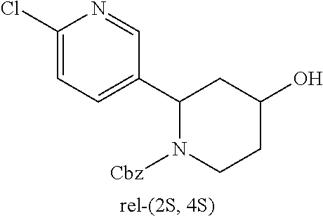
C1(Cl)=CC=C(C2CC(O)CCN2[Cbz])C=N1
